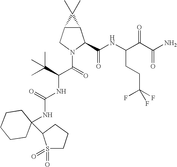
C12C(CN(C(=O)C(NC(NC3(C4S(=O)(=O)CCC4)CCCCC3)=O)C(C)(C)C)C1C(NC(C(C(N)=O)=O)CCC(F)(F)F)=O)C2(C)C
